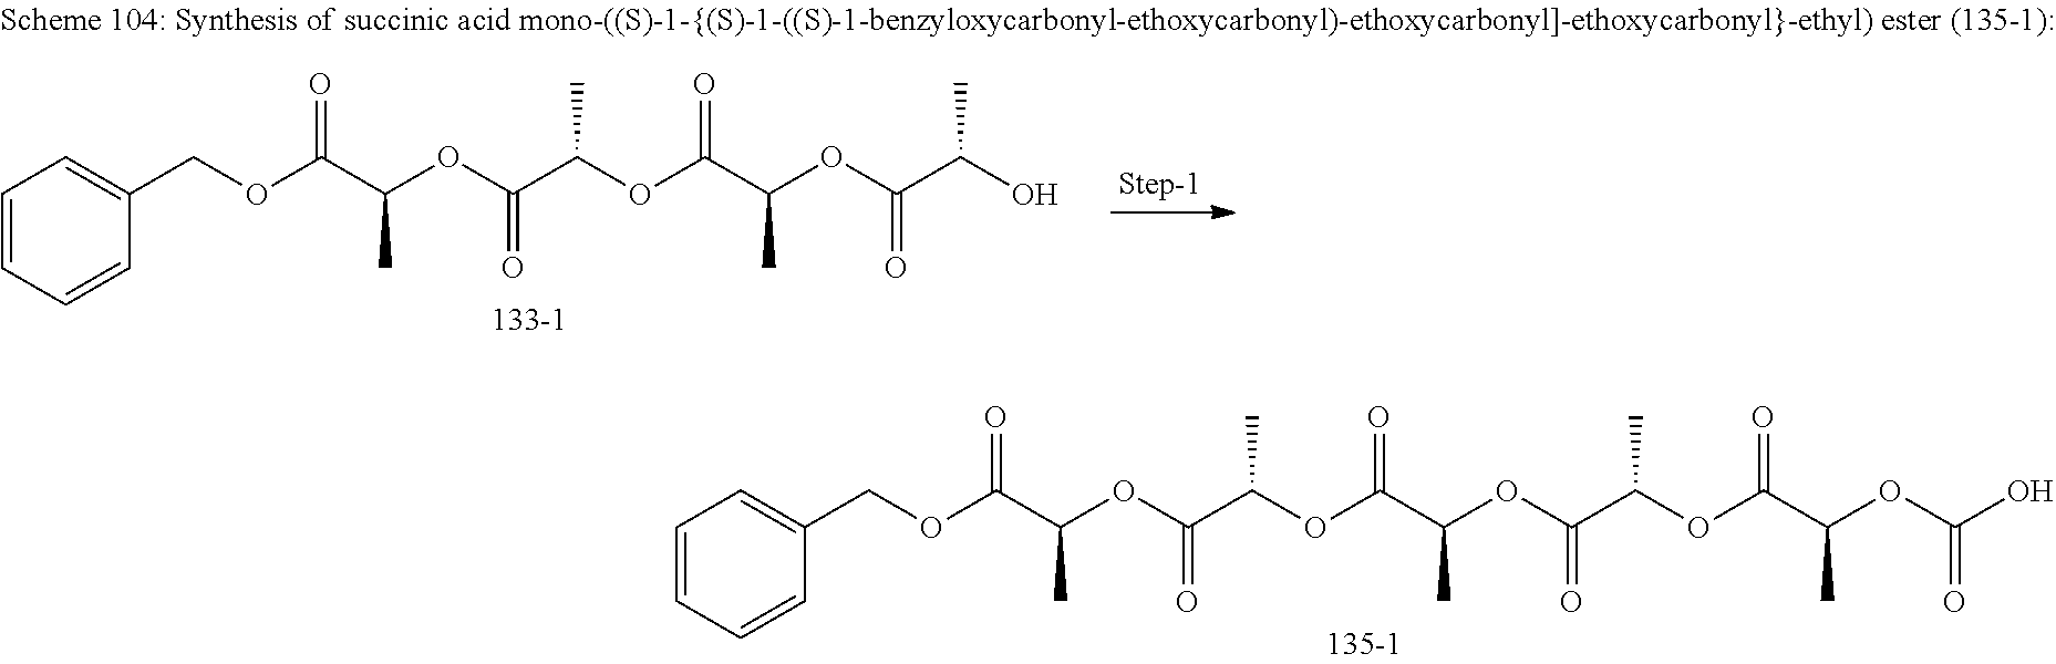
C1=CC=CC(COC(C(OC(C(OC(C(OC(C(O)C)=O)C)=O)C)=O)C)=O)=C1.C1=CC=CC(COC(C(OC(C(OC(C(OC(C(OC(C(OC(O)=O)C)=O)C)=O)C)=O)C)=O)C)=O)=C1
